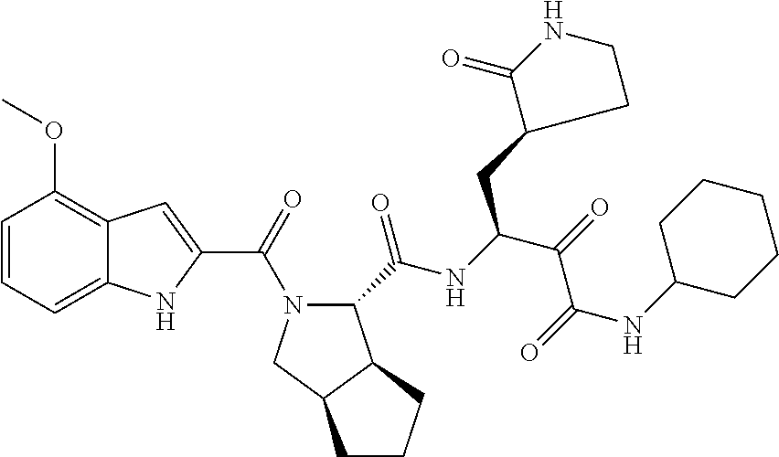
C1=CC=C2C(=C1OC)C=C(C(=O)N1C(C(=O)NC(C(=O)C(=O)NC3CCCCC3)CC3CCNC3=O)C3C(C1)CCC3)N2
